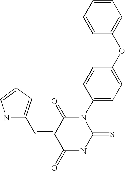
C1=CC=C(OC2=CC=C(N3C(=S)NC(=O)C(=CC4=CC=CN4)C3=O)C=C2)C=C1
